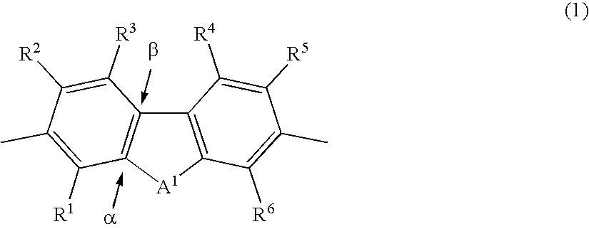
C12=C([A1]C3=C1C([R3])=C([R2])C(C)=C3[R1])C([R6])=C(C)C([R5])=C2[R4]
